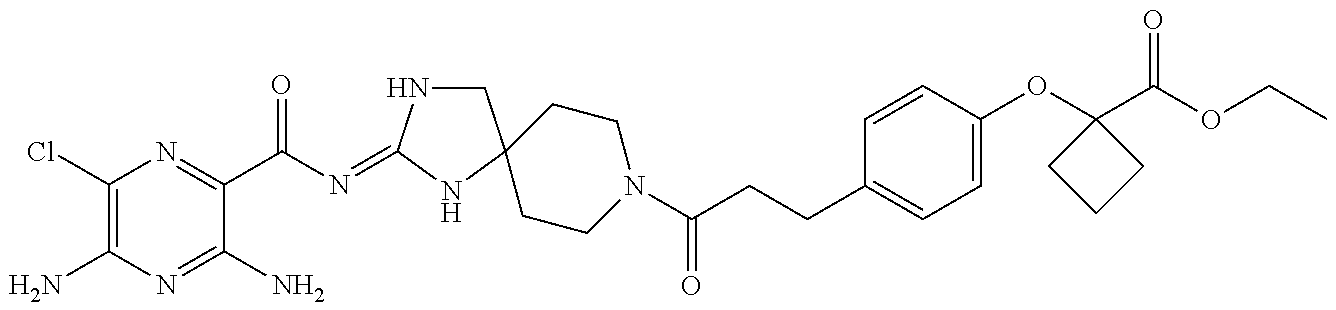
C1(Cl)=C(N)N=C(N)C(C(N=C2NCC3(N2)CCN(C(=O)CCC2=CC=C(OC4(C(=O)OCC)CCC4)C=C2)CC3)=O)=N1
